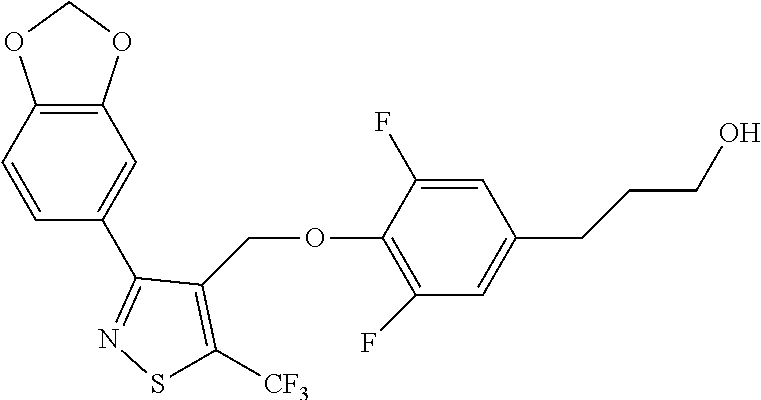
C12=C(C=CC(C3=NSC([CF3])=C3COC3=C(F)C=C(CCCO)C=C3F)=C1)OCO2
